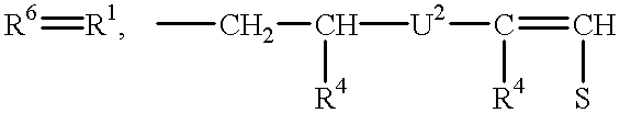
[R6]=[R1].CCC([R4])[U2]C([R4])=CS
